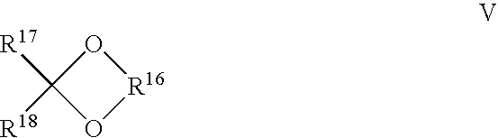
C1([R17])([R18])O[R16]O1
